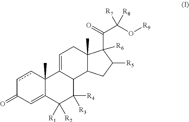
c1cC2(C)C(=CC1=O)C([R1])([R2])C([R4])([R3])C1C2=CCC2(C)C1CC([R5])C2([R6])C(=O)C(O[R9])([R7])[R8]
